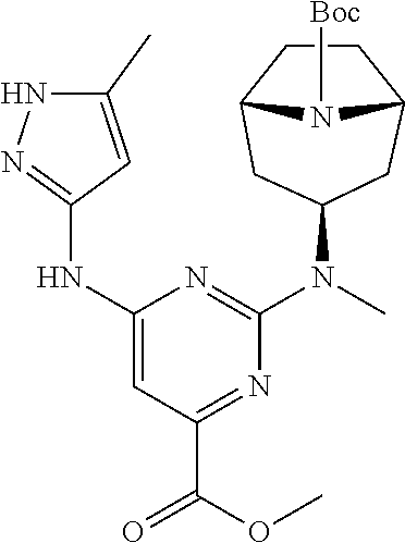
N(C1=NNC(C)=C1)C1=CC(C(OC)=O)=NC(N(C)C2CC3CCC(C2)N3[Boc])=N1
